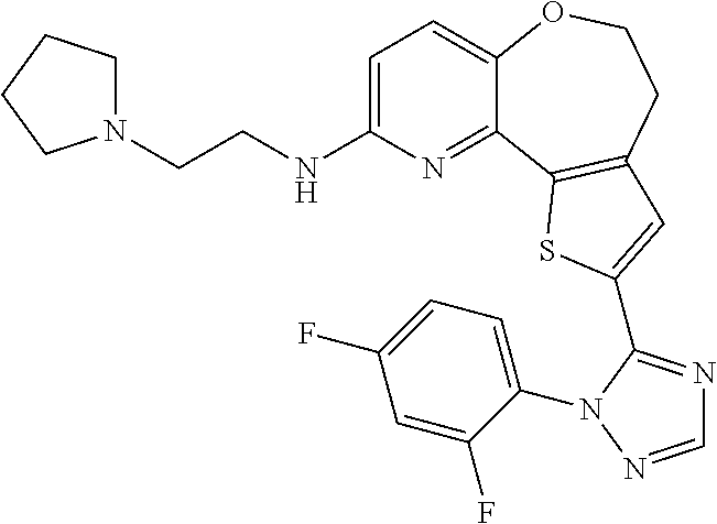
C1=C(NCCN2CCCC2)N=C2C(=C1)OCCC1=C2SC(C2=NC=NN2C2=CC=C(F)C=C2F)=C1
